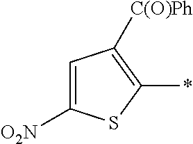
C1=C([O2N])SC(*)=C1[C(O)Ph]
